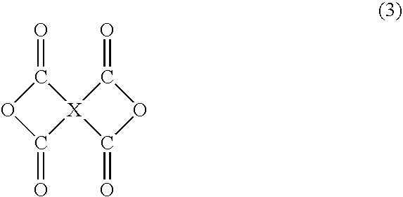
C1(=O)[X]2(C(=O)O1)C(=O)OC2=O
